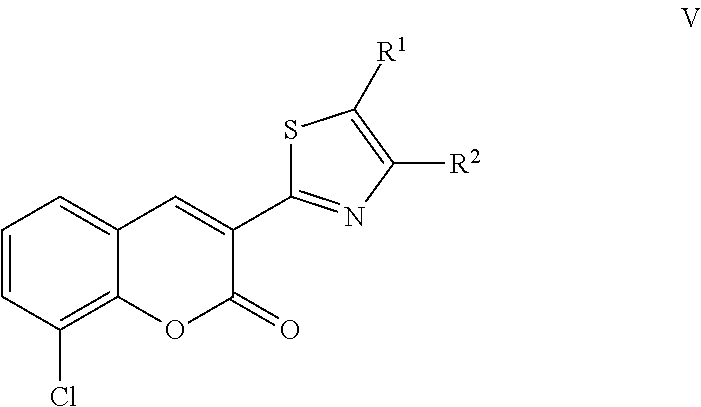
C1=CC(Cl)=C2C(=C1)C=C(C1=NC([R2])=C([R1])S1)C(=O)O2
